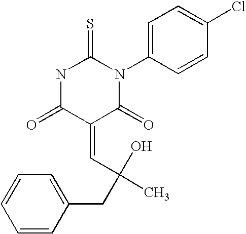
O=C1C(=CC(C)(O)CC2=CC=CC=C2)C(=O)N(C2=CC=C(Cl)C=C2)C(=S)N1
